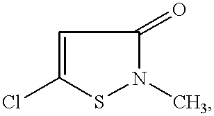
C1=C(Cl)SN(C)C1=O
